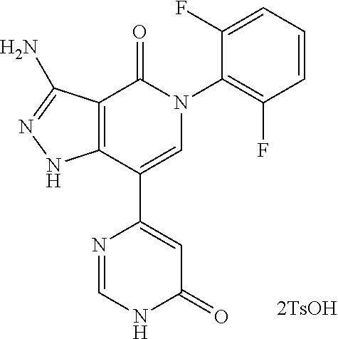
C1(=O)C2=C(C(C3=CC(=O)NC=N3)=CN1C1=C(F)C=CC=C1F)NN=C2N
